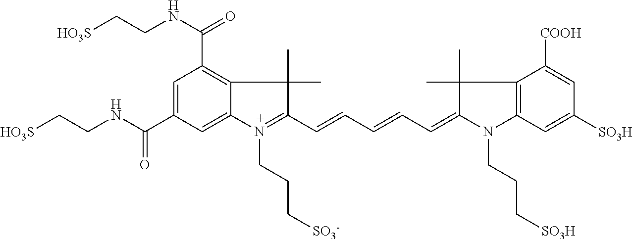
C1=C(C(NCC[HO3S])=O)C=C2C(=C1C(NCC[HO3S])=O)C(C)(C)C(C=CC=CC=C1C(C)(C)C3=C(C=C([SO3H])C=C3[COOH])N1CCC[SO3H])=N2CCC[SO3-]
